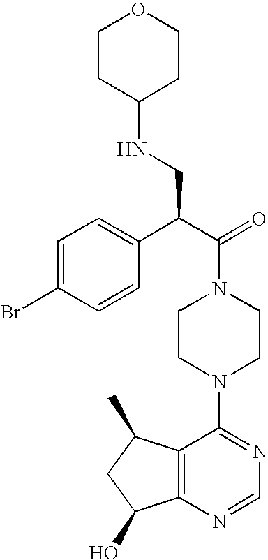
C(N1CCN(C2=NC=NC3=C2C(C)CC3O)CC1)(C(C1=CC=C(Br)C=C1)CNC1CCOCC1)=O
